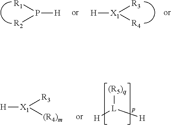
P([R2])([R1])[H].[X1]([R4])([R3])[H].[(R5)q][L]([H])[H].[R3][X1]([(R4)m])[H]
